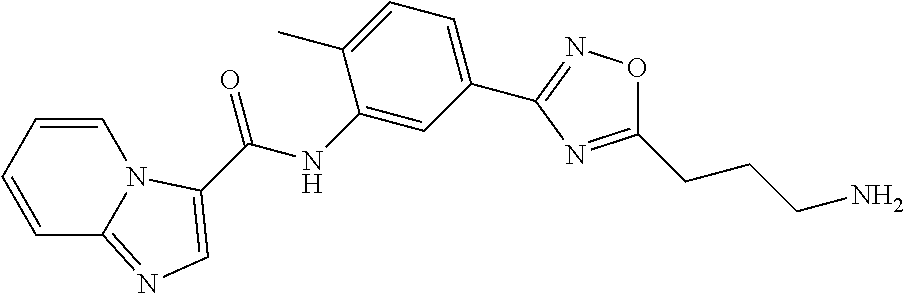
N1=C(CCCN)ON=C1C1=CC=C(C)C(NC(=O)C2=CN=C3C=CC=CN32)=C1
